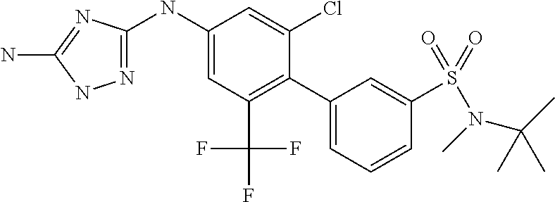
C1(NC2=NNC(N)=N2)=CC(C(F)(F)F)=C(C2=CC=CC(S(=O)(=O)N(C(C)(C)C)C)=C2)C(Cl)=C1
